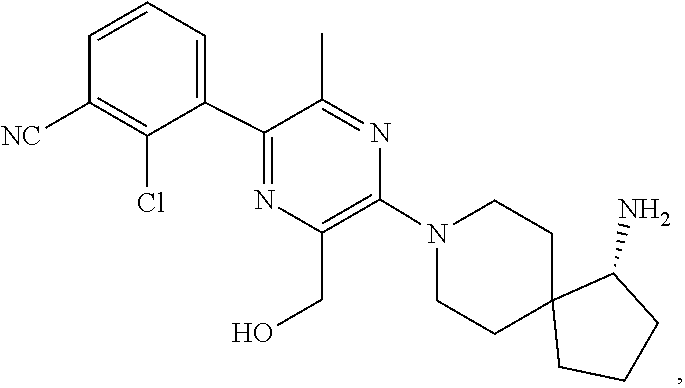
C1C2(CCCC2N)CCN(C2=C(CO)N=C(C3=CC=CC([NC])=C3Cl)C(C)=N2)C1
